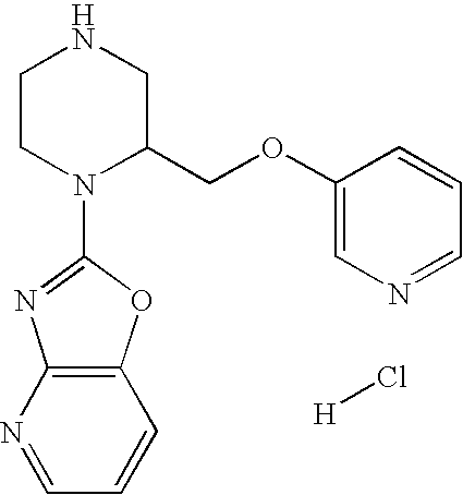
C1CN(C2=NC3=C(O2)C=CC=N3)C(COC2=CN=CC=C2)CN1.[H]Cl
